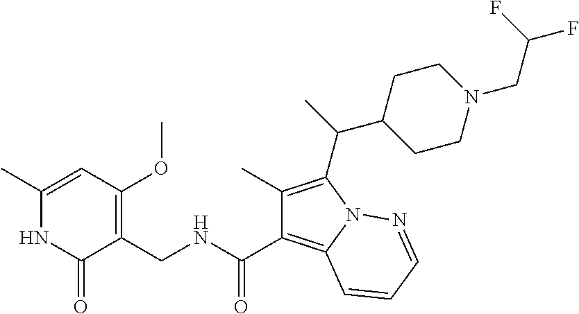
C1(C)=CC(OC)=C(CNC(C2=C3N(C(C(C)C4CCN(CC(F)F)CC4)=C2C)N=CC=C3)=O)C(=O)N1
